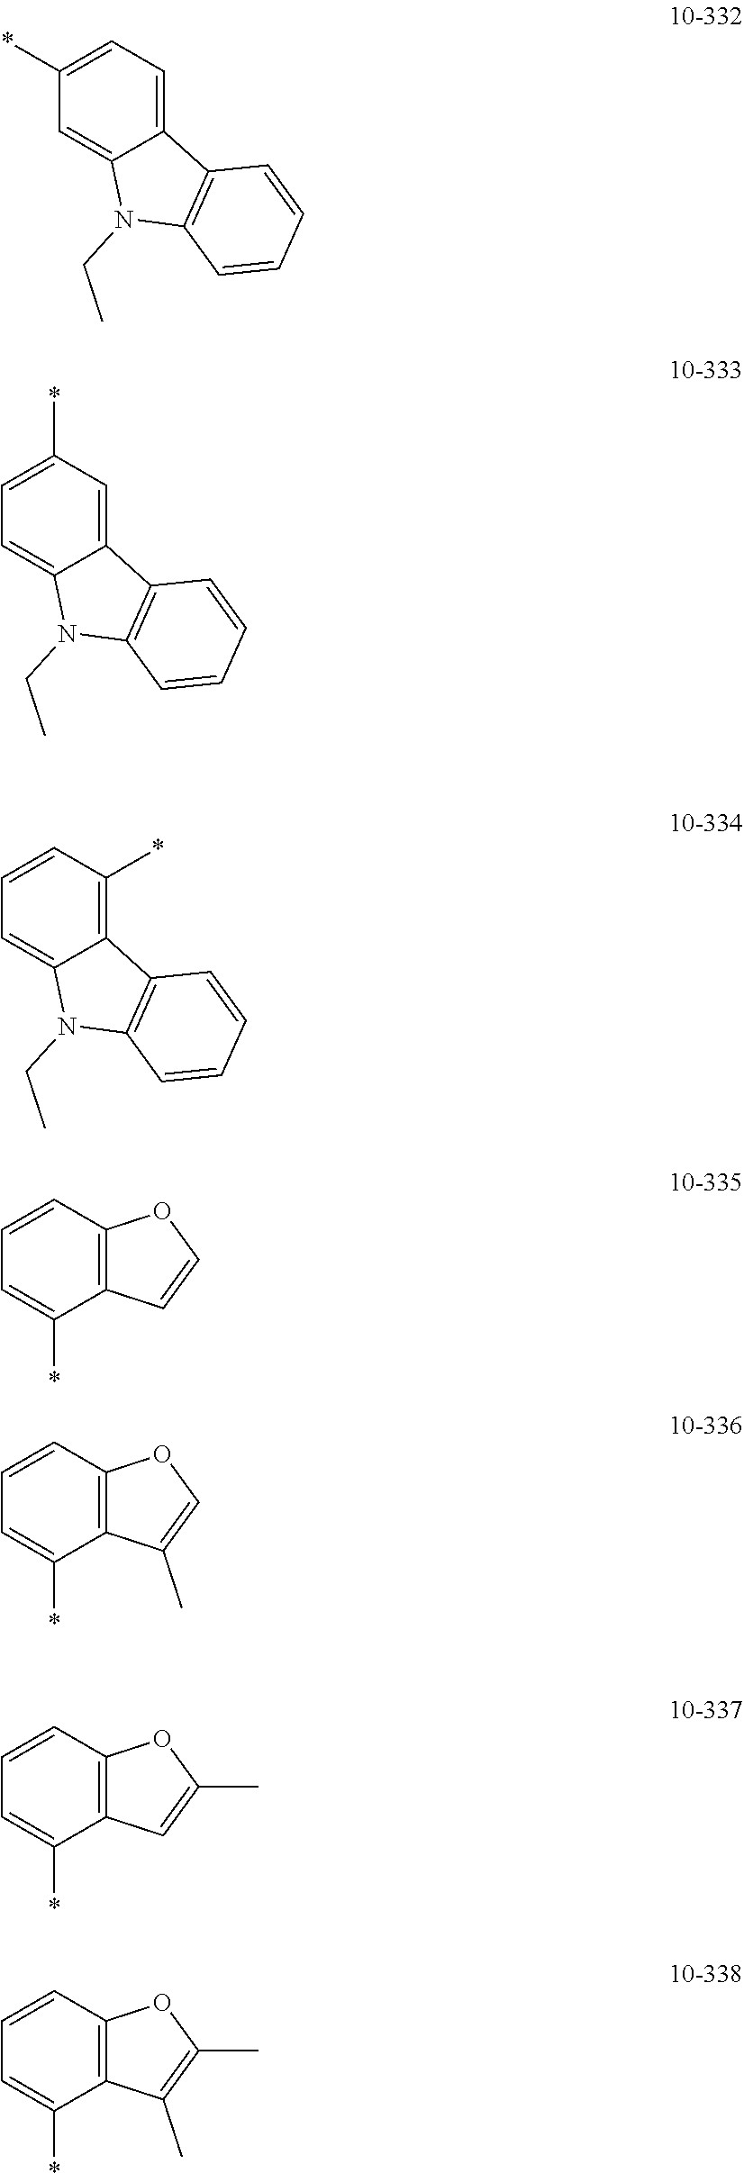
C1(*)=CC=C2C(=C1)N(CC)C1=C2C=CC=C1.C1=C(*)C=C2C(=C1)N(CC)C1=C2C=CC=C1.C1=CC(*)=C2C(=C1)N(CC)C1=C2C=CC=C1.C1=CC2=C(C(*)=C1)C=CO2.C1=CC2=C(C(*)=C1)C(C)=CO2.C1=CC2=C(C(*)=C1)C=C(C)O2.C1=CC2=C(C(*)=C1)C(C)=C(C)O2
